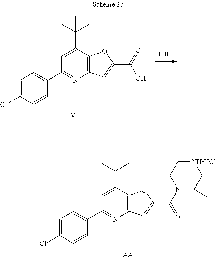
C1=C(Cl)C=CC(C2=NC3=C(C(C(C)(C)C)=C2)OC(C(N2CC[NHHCl]CC2(C)C)=O)=C3)=C1.[AA].[V].C1=C(Cl)C=CC(C2=NC3=C(C(C(C)(C)C)=C2)OC(C(O)=O)=C3)=C1
